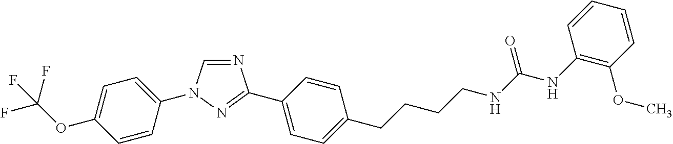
C1=C(OC(F)(F)F)C=CC(N2C=NC(C3=CC=C(CCCCNC(NC4=C(OC)C=CC=C4)=O)C=C3)=N2)=C1
